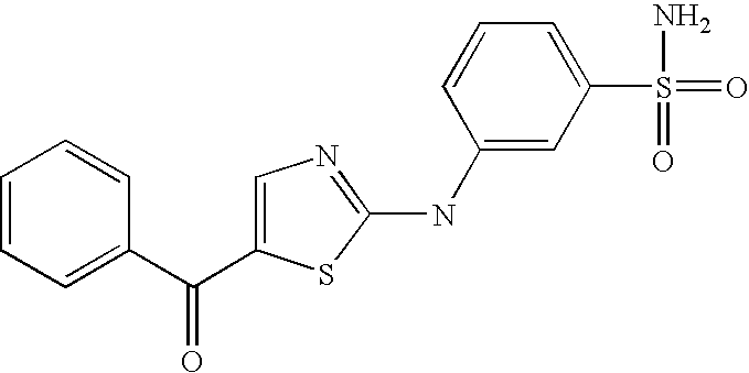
C1=CC=C(C(=O)C2=CN=C(NC3=CC(S(=O)(N)=O)=CC=C3)S2)C=C1
